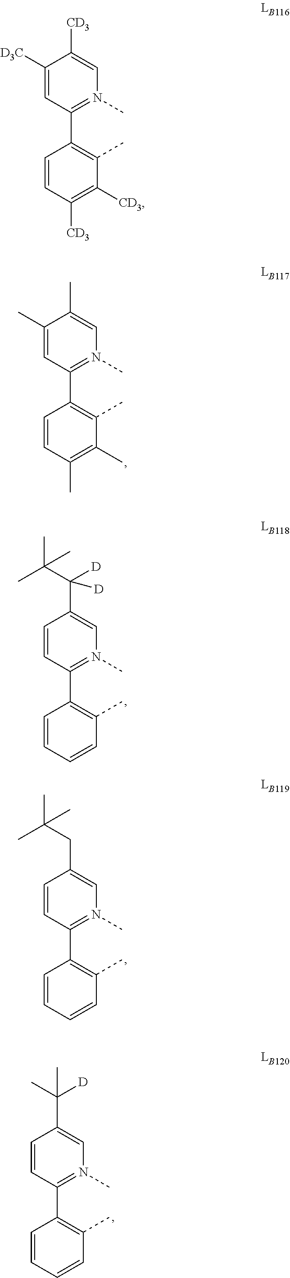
C1([D3C])=CC(C2=C(C)C([CD3])=C([CD3])C=C2)=N(C)C=C1[CD3].C1=CC(C2=C(C)C=CC=C2)=N(C)C=C1C([D])([D])C(C)(C)C.C1=CC(C2=C(C)C=CC=C2)=N(C)C=C1CC(C)(C)C.C1=CC(C2=C(C)C=CC=C2)=N(C)C=C1C(C)([D])C.C1(C)=CC(C2=C(C)C(C)=C(C)C=C2)=N(C)C=C1C
